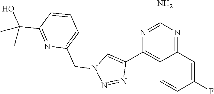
N1=C(N)N=C2C(=C1C1=CN(CC3=CC=CC(C(O)(C)C)=N3)N=N1)C=CC(F)=C2
